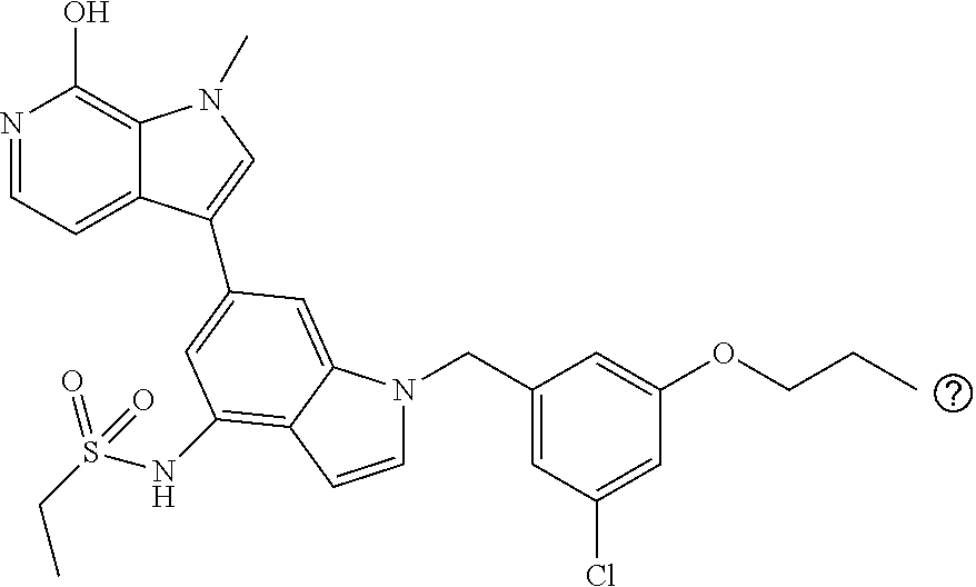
N1=CC=C2C(=C1O)N(C)C=C2C1=CC(NS(CC)(=O)=O)=C2C(=C1)N(CC1=CC(Cl)=CC(OCCC)=C1)C=C2
